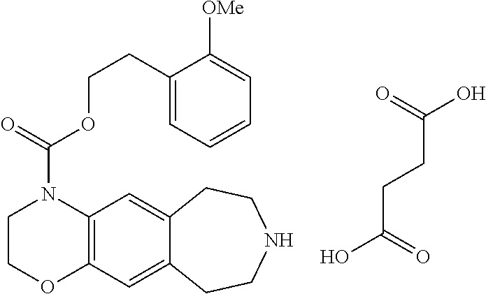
C12=C(C=C3C(=C1)CCNCC3)OCCN2C(OCCC1=CC=CC=C1[OMe])=O.C(CCC(O)=O)(=O)O
